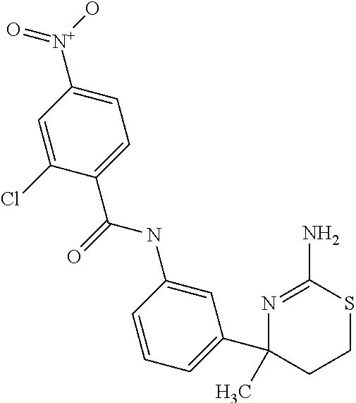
CC1(C2=CC=CC(NC(C3=CC=C([N+](=O)O)C=C3Cl)=O)=C2)N=C(N)SCC1
